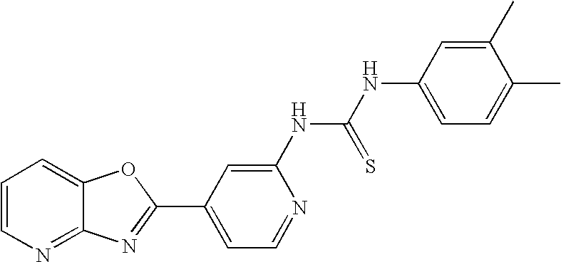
C12=NC=CC=C1OC(C1=CC=NC(NC(NC3=CC=C(C)C(C)=C3)=S)=C1)=N2
